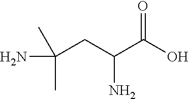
C(C)(N)(C)CC(N)C(=O)O
